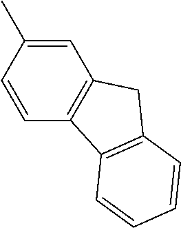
C1=CC2=C(C=C1C)CC1=C2C=CC=C1
